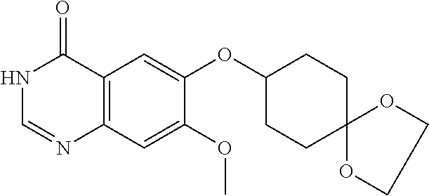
N1C=NC2=C(C1=O)C=C(OC1CCC3(CC1)OCCO3)C(OC)=C2
